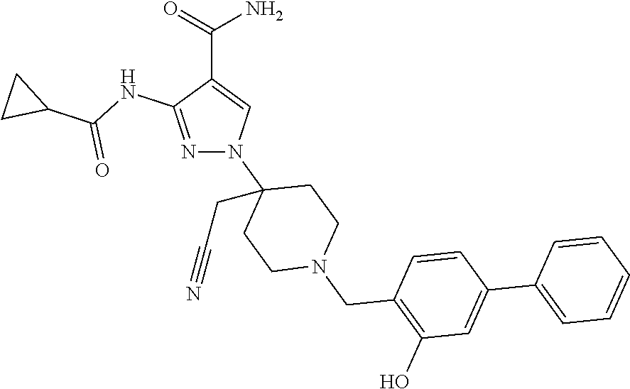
C(C1=CN(C2(CC#N)CCN(CC3=C(O)C=C(C4=CC=CC=C4)C=C3)CC2)N=C1NC(C1CC1)=O)(=O)N
